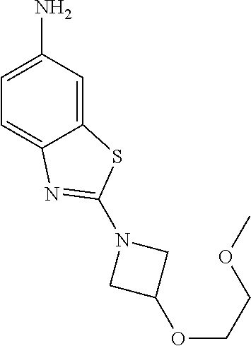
C12=CC(N)=CC=C1N=C(N1CC(OCCOC)C1)S2
